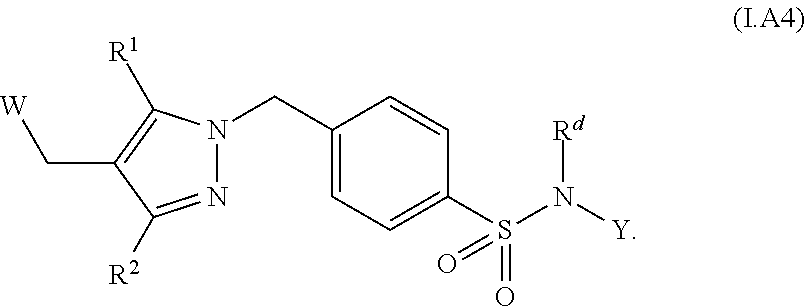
N1=C([R2])C(C[W])=C([R1])N1CC1=CC=C(S(N([Y])[Rd])(=O)=O)C=C1
